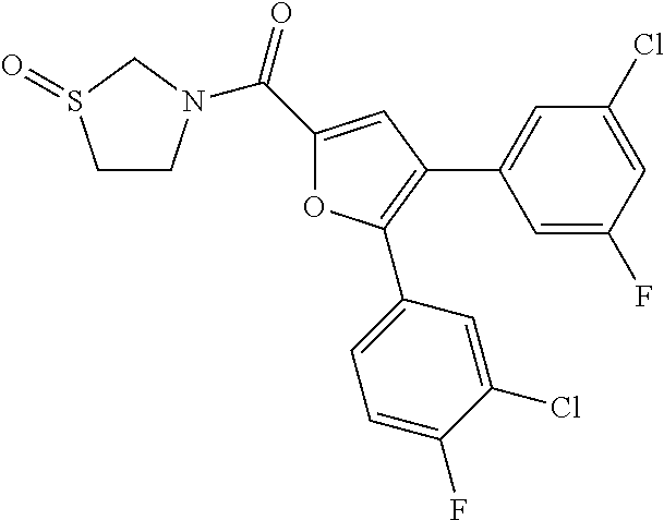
C1CN(C(C2=CC(C3=CC(Cl)=CC(F)=C3)=C(C3=CC=C(F)C(Cl)=C3)O2)=O)CS1=O
